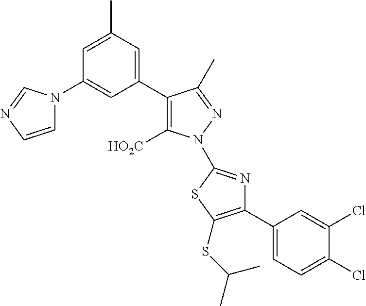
C1(C2=C([HO2C])N(C3=NC(C4=CC=C(Cl)C(Cl)=C4)=C(SC(C)C)S3)N=C2C)=CC(C)=CC(N2C=CN=C2)=C1
